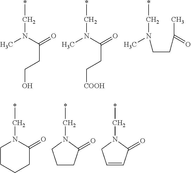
*CN(C)C(=O)CCO.*CN(C)C(=O)CC[COOH].*CN(C)CCC(C)=O.*CN1CCCCC1=O.*CN1C(=O)CCC1.*CN1C(=O)C=CC1
